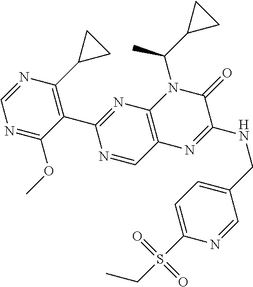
N1=C(OC)C(C2=NC3=C(C=N2)N=C(NCC2=CC=C(S(CC)(=O)=O)N=C2)C(=O)N3C(C2CC2)C)=C(C2CC2)N=C1
